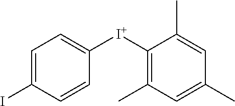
C1=C(I)C=CC([I+]C2=C(C)C=C(C)C=C2C)=C1
